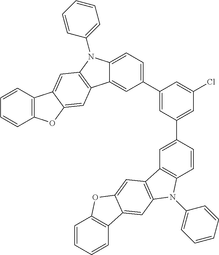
C12=CC(C3=CC(C4=CC5=C(C=C4)N(C4=CC=CC=C4)C4=C5C=C5C(=C4)C4=C(O5)C=CC=C4)=CC(Cl)=C3)=CC=C1N(C1=CC=CC=C1)C1=C2C=C2C(=C1)C1=C(O2)C=CC=C1
